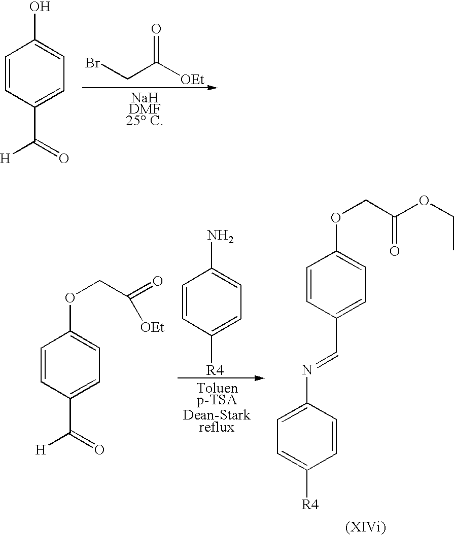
C1=CC(C(=O)[H])=CC=C1O.BrCC([OEt])=O.[NaHDMF25 C].C1=CC(C(=O)[H])=CC=C1OCC(=O)[OEt].C1=CC([R4])=CC=C1N.[Toluenp-TSADean-Starkreflux].C1=CC([R4])=CC=C1N=CC1=CC=C(OCC(OCC)=O)C=C1
